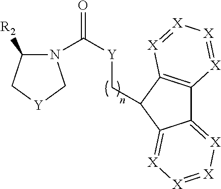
N1(C([Y]CC2C3=C(C4=[X][X]=[X][X]=C42)[X]=[X][X]=[X]3)=O)C([R2])C[Y]C1
